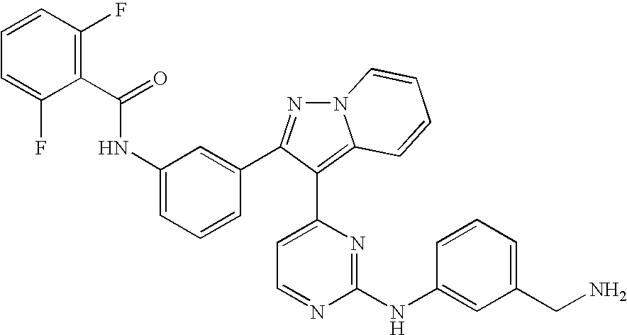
C1(C(=O)NC2=CC=CC(C3=NN4C(=C3C3=CC=NC(NC5=CC(CN)=CC=C5)=N3)C=CC=C4)=C2)=C(F)C=CC=C1F
